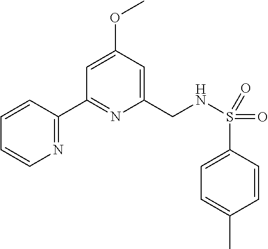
N1=C(C2=NC(CNS(C3=CC=C(C)C=C3)(=O)=O)=CC(OC)=C2)C=CC=C1
